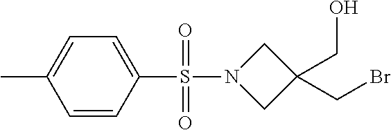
C1=CC(S(=O)(=O)N2CC(CO)(CBr)C2)=CC=C1C
